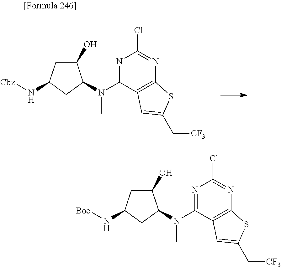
C1(O)CC(N[Cbz])CC1N(C1=NC(Cl)=NC2=C1C=C(C[CF3])S2)C.C1(O)CC(N[Boc])CC1N(C1=NC(Cl)=NC2=C1C=C(C[CF3])S2)C
